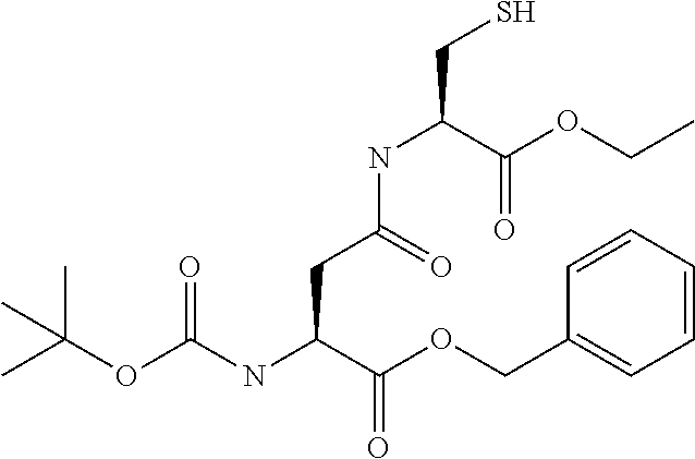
CC(OC(NC(C(OCC1=CC=CC=C1)=O)CC(NC(C(OCC)=O)CS)=O)=O)(C)C
